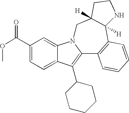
C1(C(OC)=O)=CC=C2C(=C1)N1C(=C2C2CCCCC2)C2=C(C3([H])C([H])(C1)CCN3)C=CC=C2
